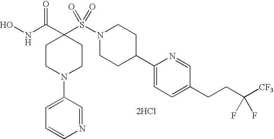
[2HCl].ONC(C1(S(N2CCC(C3=CC=C(CCC([CF3])(F)F)C=N3)CC2)(=O)=O)CCN(C2=CC=CN=C2)CC1)=O
